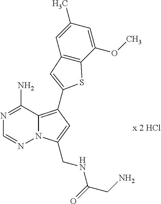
N12C(=C(C3=CC4=C(C(OC)=CC(C)=C4)S3)C=C1CNC(CN)=O)C(N)=NC=N2
